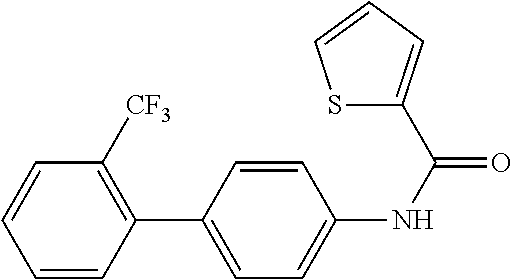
C1=CC(C2=CC=C(NC(=O)C3=CC=CS3)C=C2)=C([CF3])C=C1
